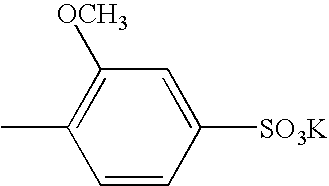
C1=CC([SO3K])=CC([OCH3])=C1C
